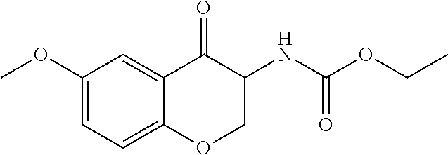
C1(OC)=CC=C2C(=C1)C(=O)C(NC(OCC)=O)CO2
